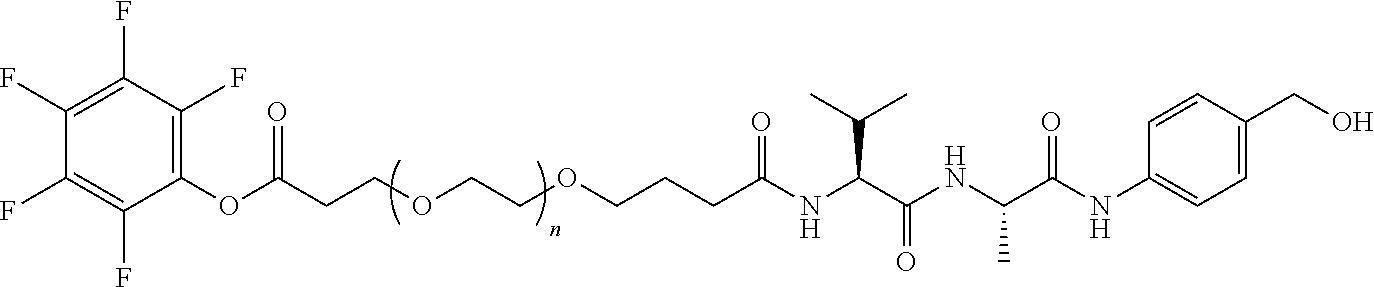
C(C(NC(C(NC(C(NC1=CC=C(CO)C=C1)=O)C)=O)C(C)C)=O)CCOCCOCCC(OC1=C(F)C(F)=C(F)C(F)=C1F)=O
